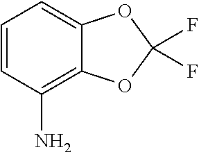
C1=CC(N)=C2C(=C1)OC(F)(F)O2
